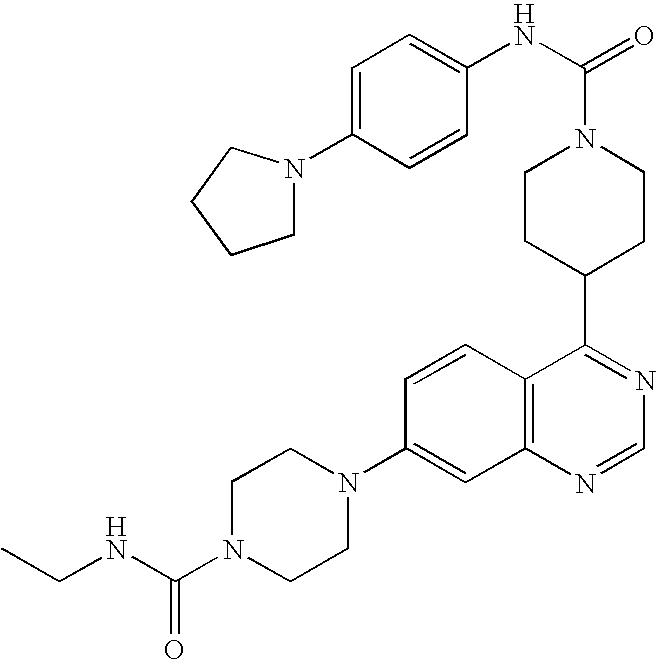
C12=C(C=CC(N3CCN(C(NCC)=O)CC3)=C1)C(C1CCN(C(NC3=CC=C(N4CCCC4)C=C3)=O)CC1)=NC=N2
